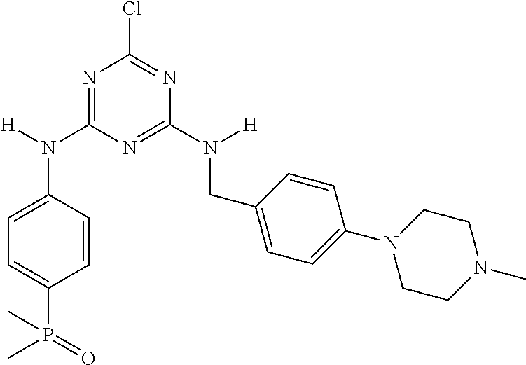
C1=CC(N([H])C2=NC(Cl)=NC(N(CC3=CC=C(N4CCN(C)CC4)C=C3)[H])=N2)=CC=C1P(=O)(C)C
